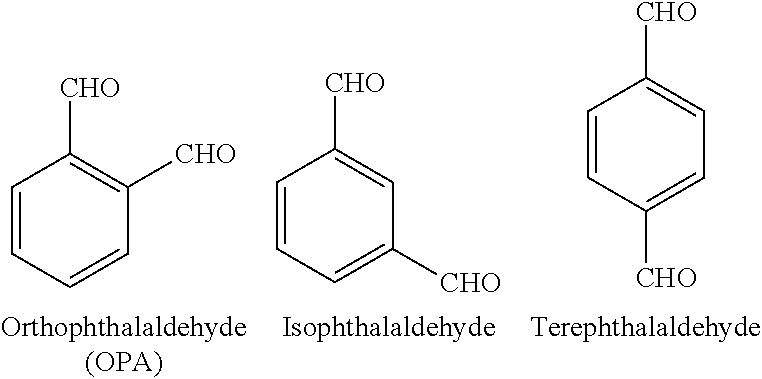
C1=CC=C([CHO])C=C1[CHO].C1=CC([CHO])=CC=C1[CHO].C1=CC=CC([CHO])=C1[CHO]
